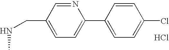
C1(CNC)=CC=C(C2=CC=C(Cl)C=C2)N=C1.Cl
